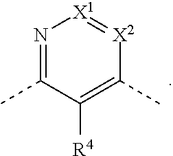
C1(C)=N[X1]=[X2]C(C)=C1[R4]
